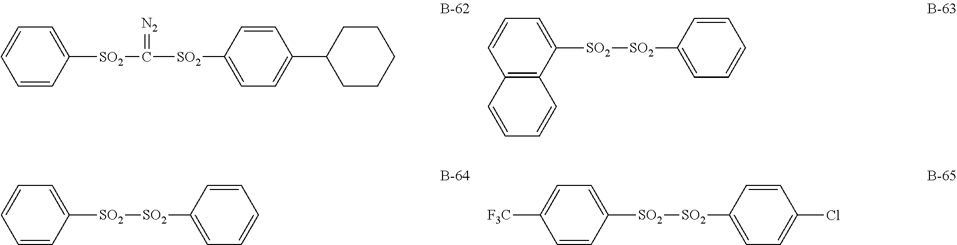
C12=C(C([SO2][SO2]C3=CC=CC=C3)=CC=C1)C=CC=C2.C1=CC([SO2][SO2]C2=CC=CC=C2)=CC=C1.C1=CC([SO2][SO2]C2=CC=C(Cl)C=C2)=CC=C1[F3C].C1=CC([SO2]C([SO2]C2=CC=C(C3CCCCC3)C=C2)=[N2])=CC=C1
